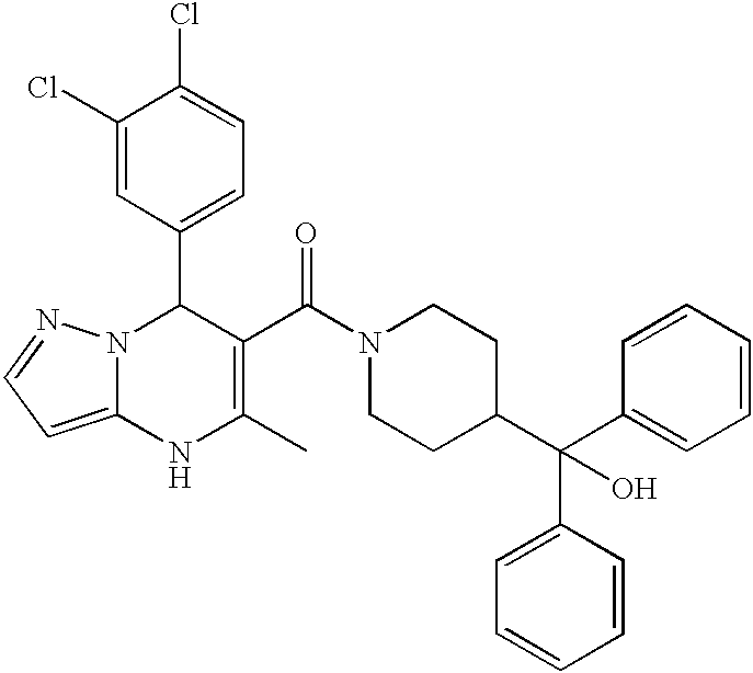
C1(Cl)=CC(C2N3C(=CC=N3)NC(C)=C2C(N2CCC(C(C3=CC=CC=C3)(C3=CC=CC=C3)O)CC2)=O)=CC=C1Cl
